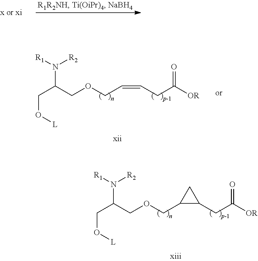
O(CC=CCC([OR])=O)CC(N([R1])[R2])CO[L].O(CC1C(CC([OR])=O)C1)CC(N([R1])[R2])CO[L]
